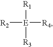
[R2][E]([R1])([R4])[R3]
